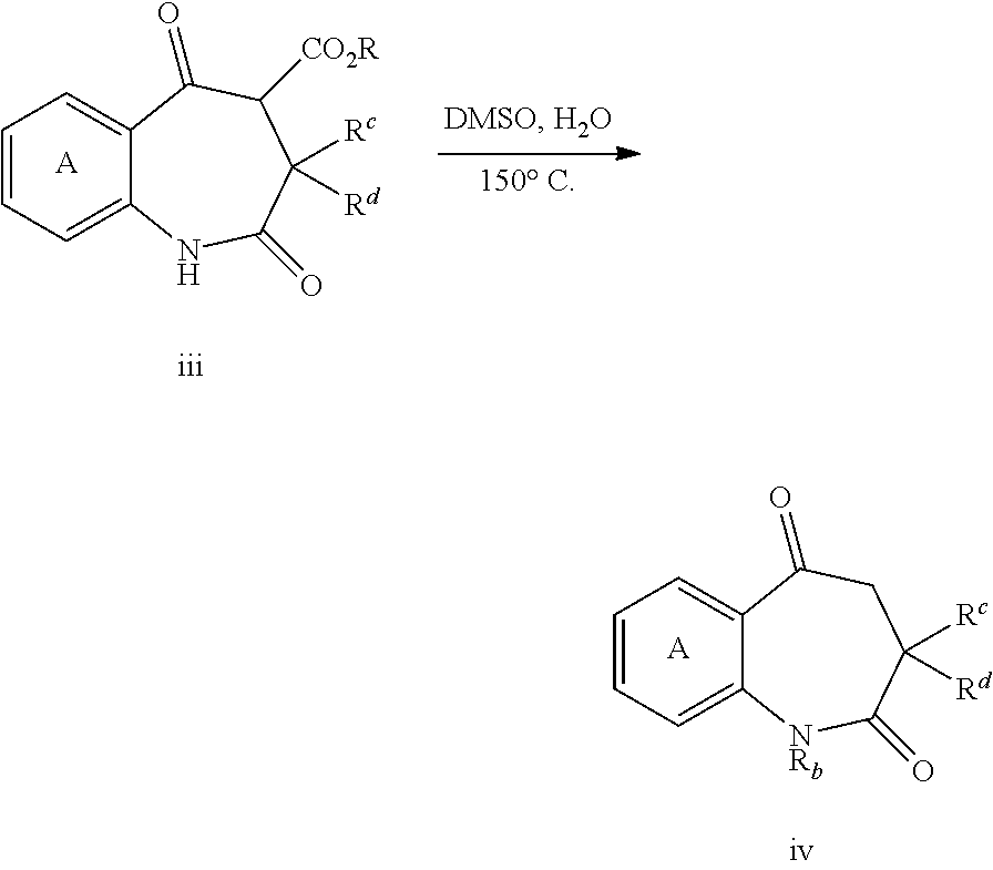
C1=CC=C2C(=C1)C(=O)CC([Rc])([Rd])C(=O)[NRb]2.[A].C1=CC=C2C(=C1)C(=O)C([CO2R])C([Rc])([Rd])C(=O)N2.[A]
